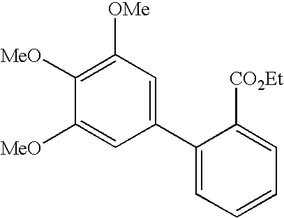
C1([MeO])=CC(C2=CC=CC=C2[CO2Et])=CC([OMe])=C1[MeO]
